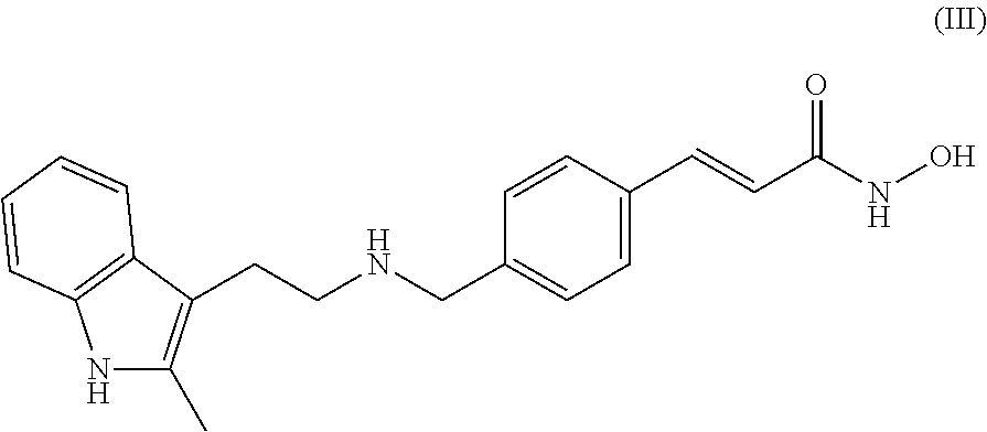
C(CNCC1=CC=C(C=CC(NO)=O)C=C1)C1=C(C)NC2=C1C=CC=C2
